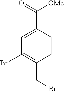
C1=C(C(=O)[OMe])C=CC(CBr)=C1Br
